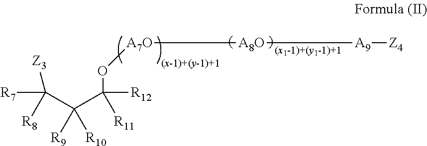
[R7]C([R8])([Z3])C([R9])([R10])C([R12])([R11])O[A7O][A8O][A9][Z4]
